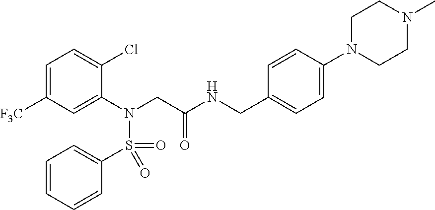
C1=C([F3C])C=C(N(CC(NCC2=CC=C(N3CCN(C)CC3)C=C2)=O)S(C2=CC=CC=C2)(=O)=O)C(Cl)=C1
